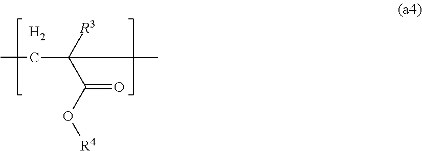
[R3]C(C(O[R4])=O)(CC)C.[H2]
